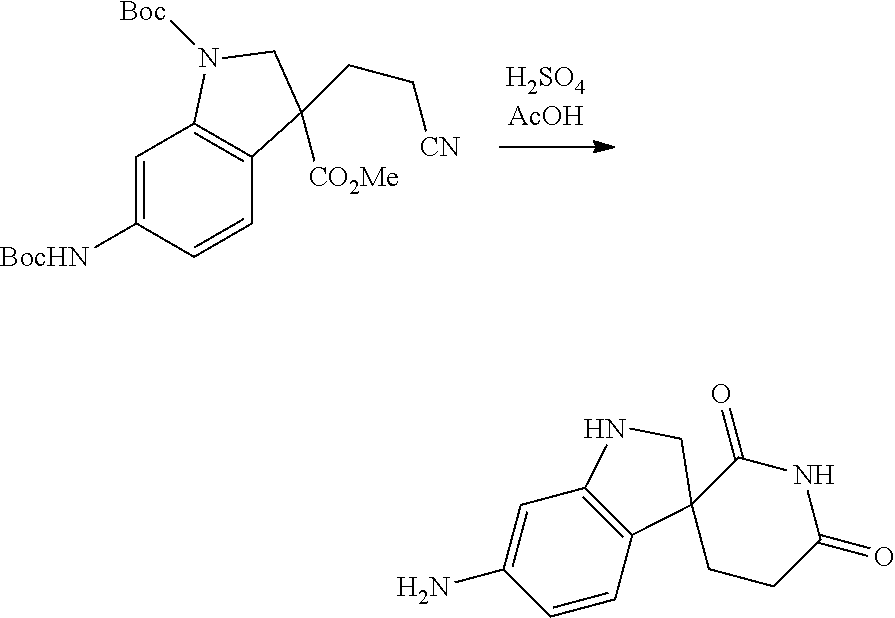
C1=C([BocHN])C=CC2=C1N([Boc])CC2(CC[CN])[CO2Me].C1=C(N)C=CC2=C1NCC21CCC(=O)NC1=O
